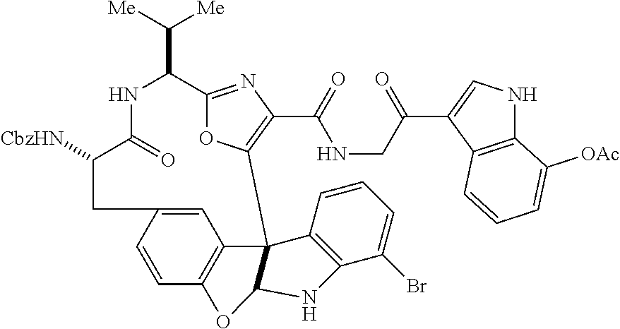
C1=CC2=C3C=C1CC([CbzHN])C(=O)NC(C([Me])[Me])C1=NC(C(=O)NCC(C4=CNC5=C4C=CC=C5[OAc])=O)=C(O1)C31C(O2)NC2=C1C=CC=C2Br
